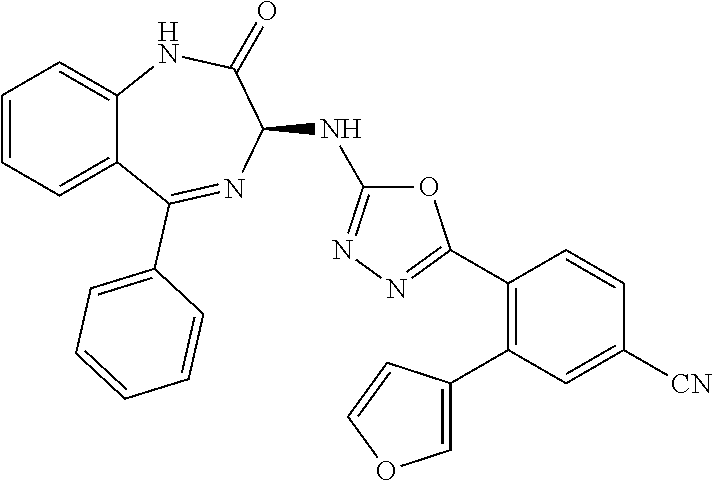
C1(C2=NN=C(NC3C(=O)NC4=CC=CC=C4C(C4=CC=CC=C4)=N3)O2)=C(C2=COC=C2)C=C([CN])C=C1
